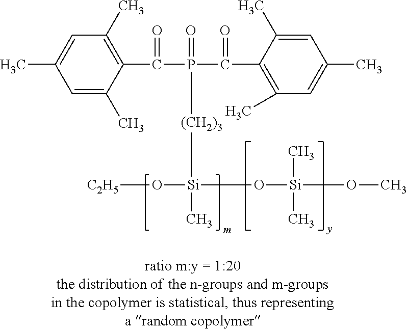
C1=C(C)C(C(=O)P(=O)(C(=O)C2=C(C)C=C(C)C=C2C)[(CH2)3][Si](O[C2H5])(O[Si](C)(C)OC)C)=C(C)C=C1C
